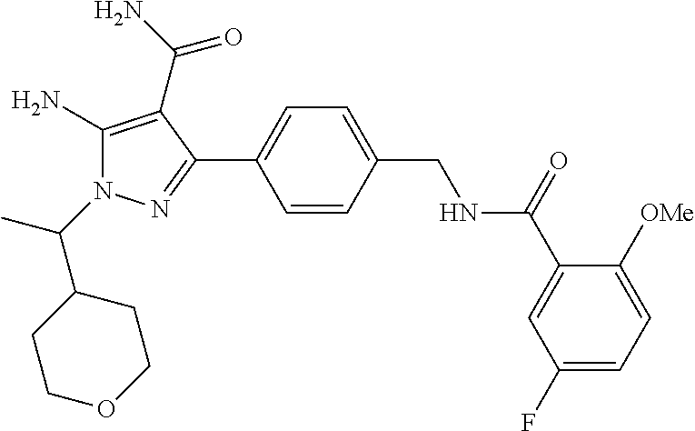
C1=CC(C2=NN(C(C)C3CCOCC3)C(N)=C2C(=O)N)=CC=C1CNC(C1=CC(F)=CC=C1[OMe])=O
